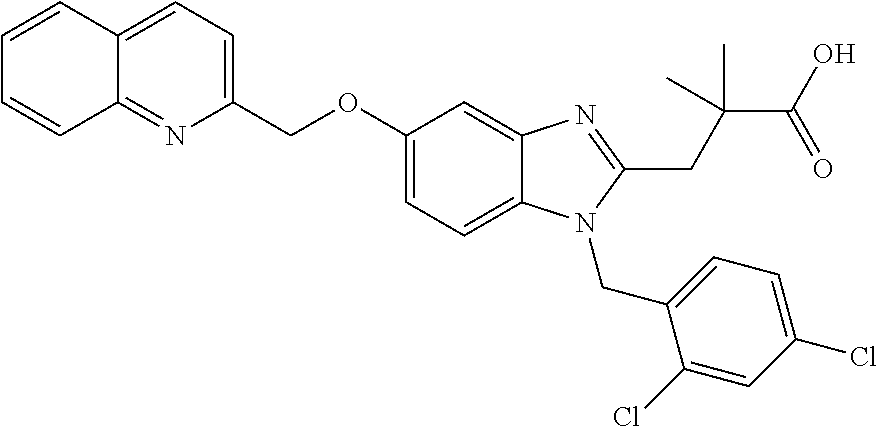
C1=CC2=CC=C(COC3=CC=C4C(=C3)N=C(CC(C(O)=O)(C)C)N4CC3=CC=C(Cl)C=C3Cl)N=C2C=C1
